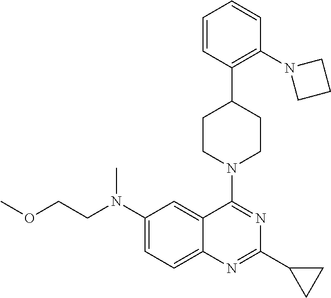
C1(N(CCOC)C)=CC=C2C(=C1)C(N1CCC(C3=C(N4CCC4)C=CC=C3)CC1)=NC(C1CC1)=N2
